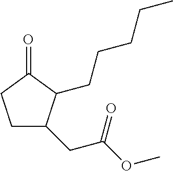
C1C(CC(=O)OC)C(CCCCC)C(=O)C1
